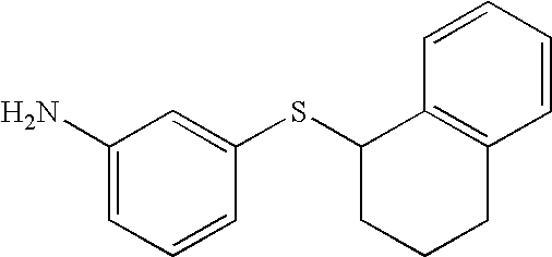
C1(N)=CC=CC(SC2CCCC3=C2C=CC=C3)=C1
